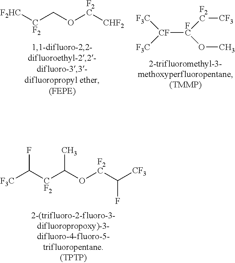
[CF]([FC]([F2C][CF3])OC)([F3C])[F3C].[F2HC][CF2]CO[F2C][CHF2].[F3C]C(F)[CF2]C(C)O[F2C]C(F)[CF3]
